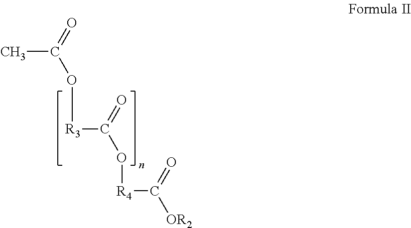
CC(O[R3]C(=O)O[R4]C(=O)[OR2])=O
